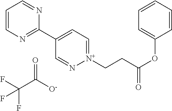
C1=CN=C(C2=CC=[N+](CCC(OC3=CC=CC=C3)=O)N=C2)N=C1.O=C(C(F)(F)F)[O-]
